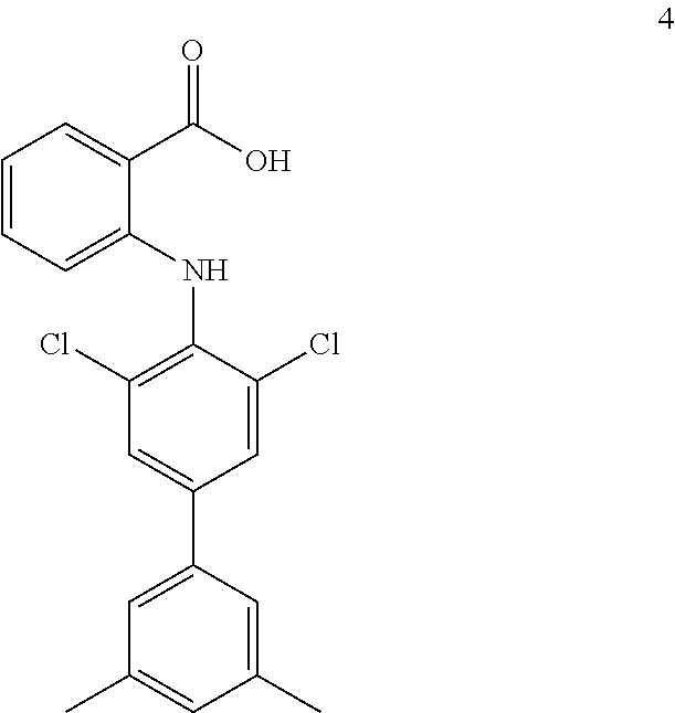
C1=CC=C(NC2=C(Cl)C=C(C3=CC(C)=CC(C)=C3)C=C2Cl)C(C(O)=O)=C1
